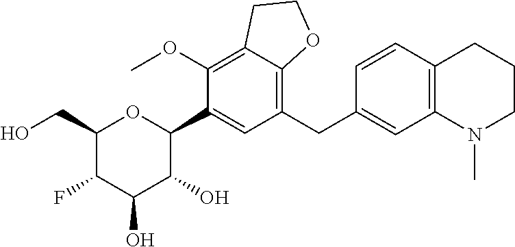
C1(CO)OC(C2=CC(CC3=CC4=C(C=C3)CCCN4C)=C3C(=C2OC)CCO3)C(O)C(O)C1F
